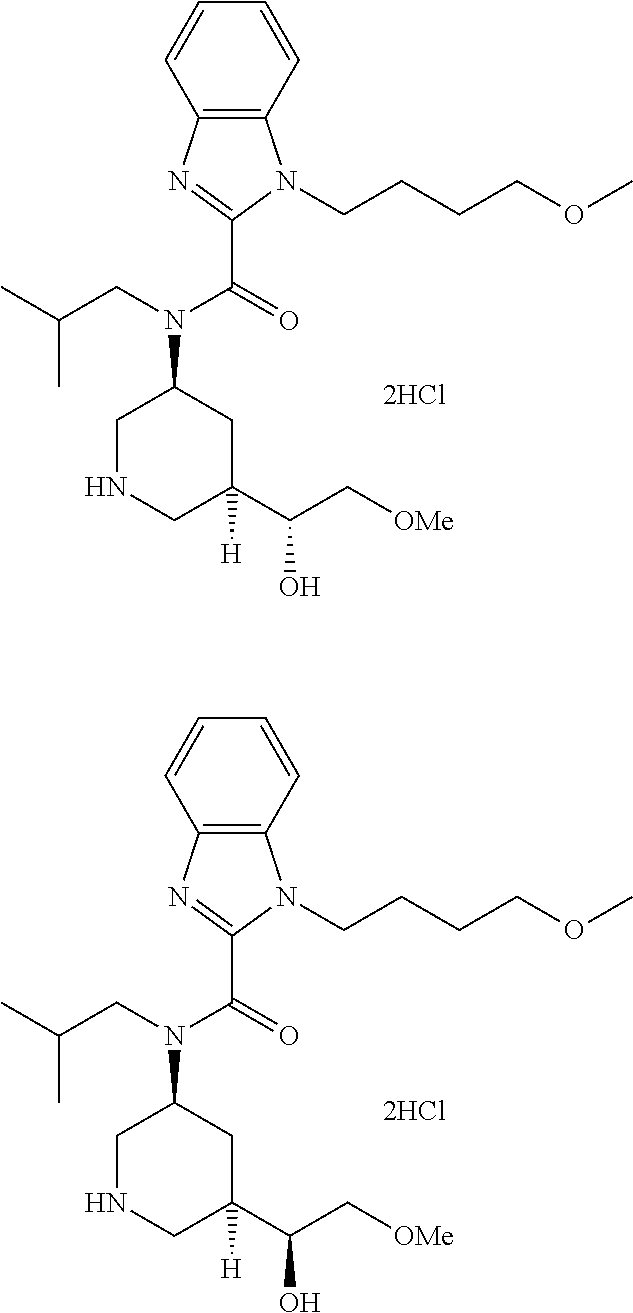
C1=CC=CC2=C1N(CCCCOC)C(C(=O)N(CC(C)C)C1CNCC(C(C[OMe])O)([H])C1)=N2.C1=CC=CC2=C1N(CCCCOC)C(C(=O)N(CC(C)C)C1CNCC(C(C[OMe])O)([H])C1)=N2
